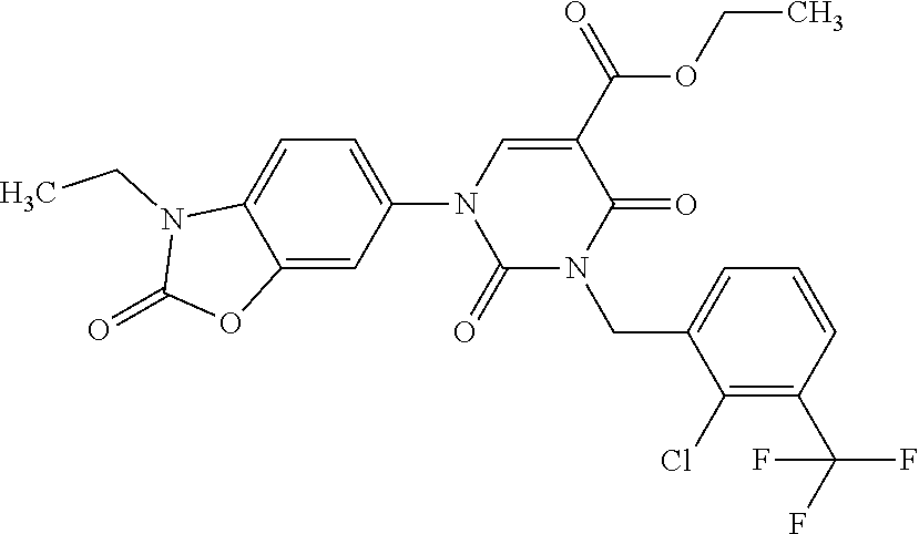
C12=CC(N3C(=O)N(CC4=CC=CC(C(F)(F)F)=C4Cl)C(=O)C(C(=O)OCC)=C3)=CC=C1N(CC)C(=O)O2
